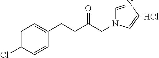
Cl.C1=C(Cl)C=CC(CCC(CN2C=NC=C2)=O)=C1
